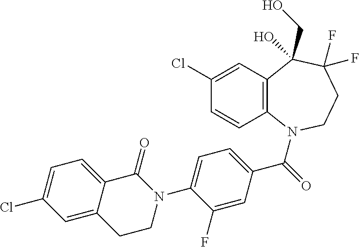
C12=C(N(C(=O)C3=CC=C(N4C(=O)C5=CC=C(Cl)C=C5CC4)C(F)=C3)CCC(F)(F)C1(CO)O)C=CC(Cl)=C2
